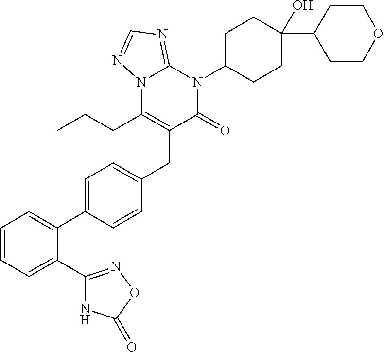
C1=CC=C(C2=NOC(=O)N2)C(C2=CC=C(CC3=C(CCC)N4C(=NC=N4)N(C4CCC(O)(C5CCOCC5)CC4)C3=O)C=C2)=C1
